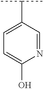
C1=C(C(C)C)C=NC(O)=C1
